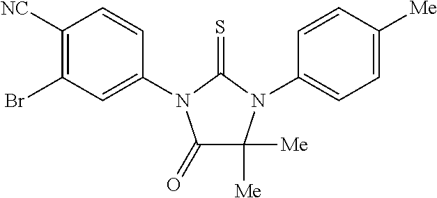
C1(=O)C([Me])([Me])N(C2=CC=C([Me])C=C2)C(=S)N1C1=CC(Br)=C([NC])C=C1
